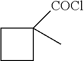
C1CC([COCl])(C)C1
